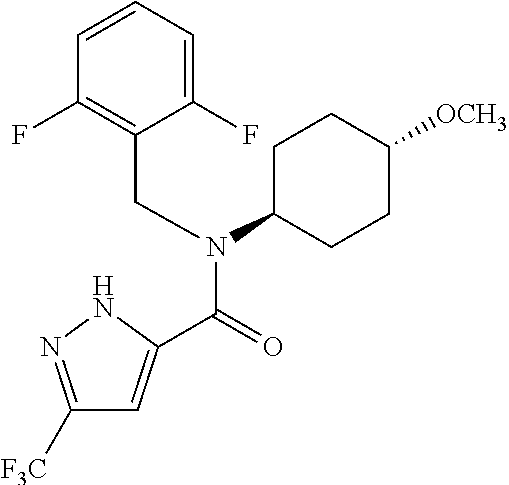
C1([F3C])=NNC(C(=O)N(CC2=C(F)C=CC=C2F)C2CCC([OCH3])CC2)=C1
